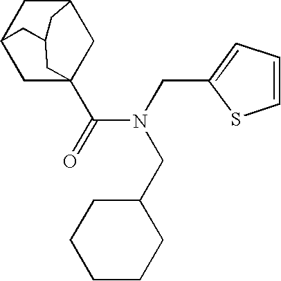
C1C2(C(=O)N(CC3=CC=CS3)CC3CCCCC3)CC3CC1CC(C3)C2
